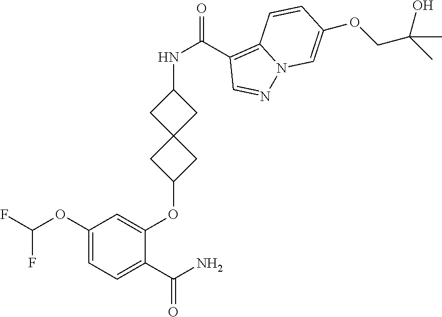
C1(OC(F)F)=CC=C(C(N)=O)C(OC2CC3(C2)CC(NC(C2=C4N(N=C2)C=C(OCC(C)(O)C)C=C4)=O)C3)=C1
